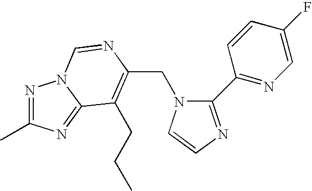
C(N1C(C2=NC=C(F)C=C2)=NC=C1)C1=C(CCC)C2=NC(C)=NN2C=N1
